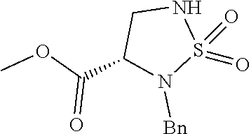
S1(=O)(=O)N([Bn])C(C(OC)=O)CN1
